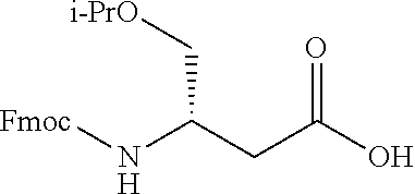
[Fmoc]NC(CC(O)=O)C[i-PrO]
